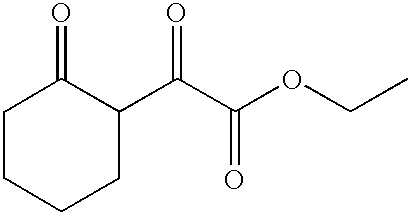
C1CCCC(C(C(OCC)=O)=O)C1=O
